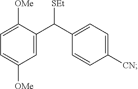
C1=C([OMe])C=C(C(C2=CC=C([CN])C=C2)[SEt])C([OMe])=C1
